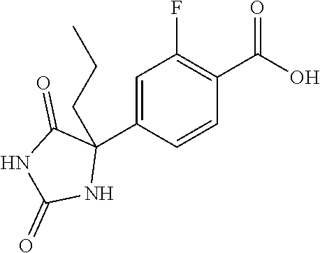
C1=C(C2(CCC)C(=O)NC(=O)N2)C=CC(C(O)=O)=C1F
